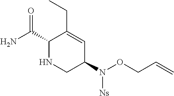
C1(C(N)=O)NCC(N(OCC=C)[Ns])C=C1CC
